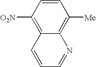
C1([O2N])=C2C(=C([Me])C=C1)N=CC=C2
